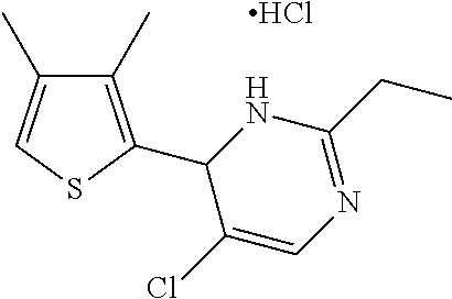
C1(C)=C(C2C(Cl)=CN=C(CC)N2)SC=C1C.Cl
